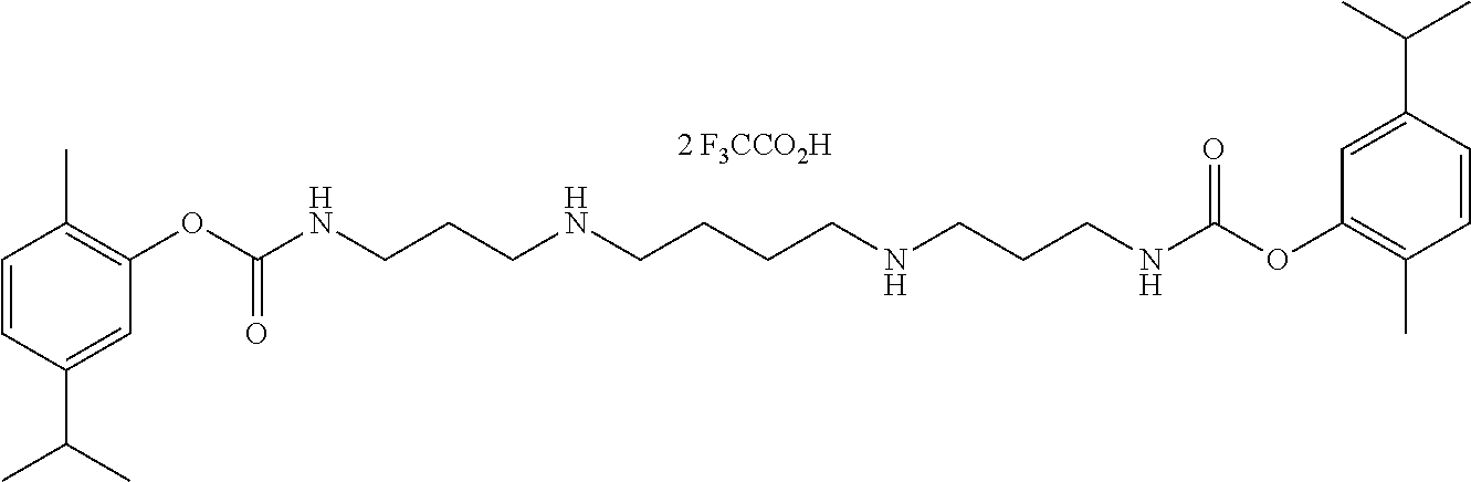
O(C(NCCCNCCCCNCCCNC(OC1=C(C)C=CC(C(C)C)=C1)=O)=O)C1=C(C)C=CC(C(C)C)=C1.[2 F3CCO2H]
